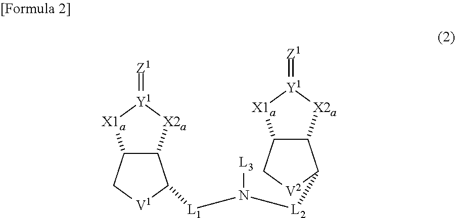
C12C([X2a][Y1](=[Z1])[X1a]1)C([L1]N([L3])[L2]C1C3C([X1a][Y1](=[Z1])[X2a]3)C[V2]1)[V1]C2
